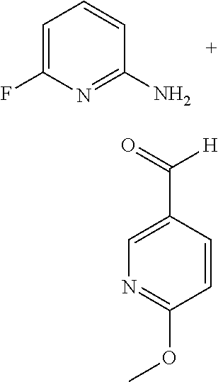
C1=C(F)N=C(N)C=C1.C1=C(C(=O)[H])C=CC(OC)=N1
